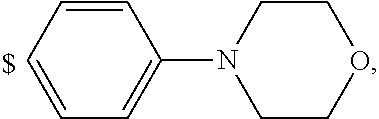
C1=CC=CC(N2CCOCC2)=C1
